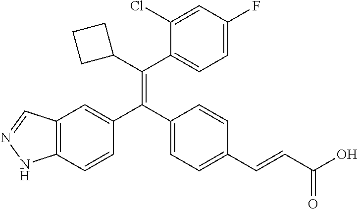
C12=C(C=CC(C(C3=CC=C(C=CC(O)=O)C=C3)=C(C3CCC3)C3=CC=C(F)C=C3Cl)=C1)NN=C2
